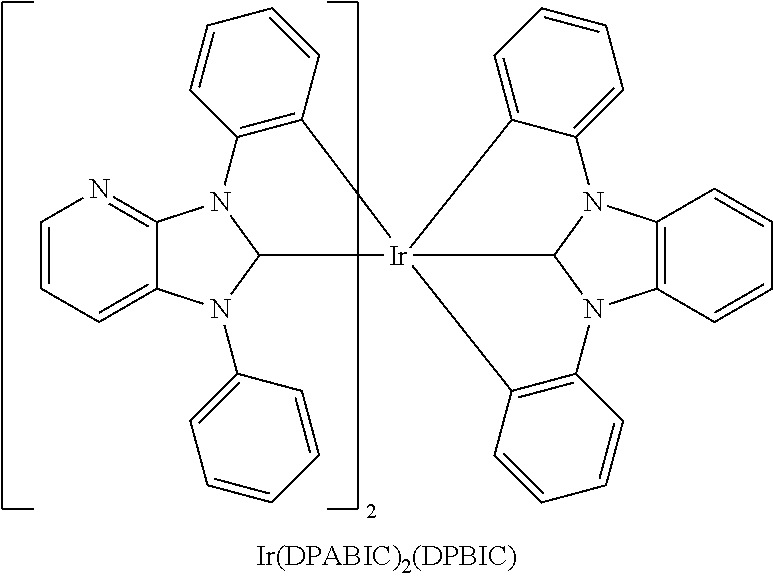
C12=NC=CC=C1N(C1=CC=CC=C1)C1N2C2=C(C=CC=C2)[Ir]123C1N(C4=C(N1C1=CC=CC=C21)C=CC=C4)C1=C3C=CC=C1
